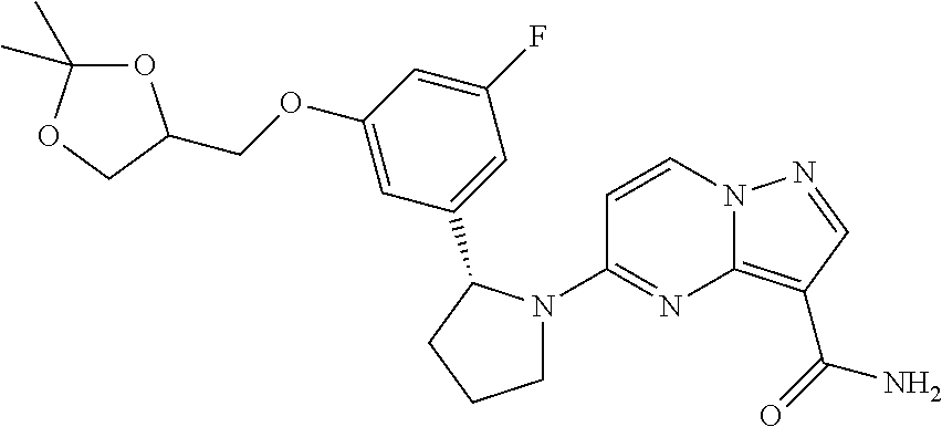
C1=CN2C(=C(C(=O)N)C=N2)N=C1N1CCCC1C1=CC(F)=CC(OCC2OC(C)(C)OC2)=C1
